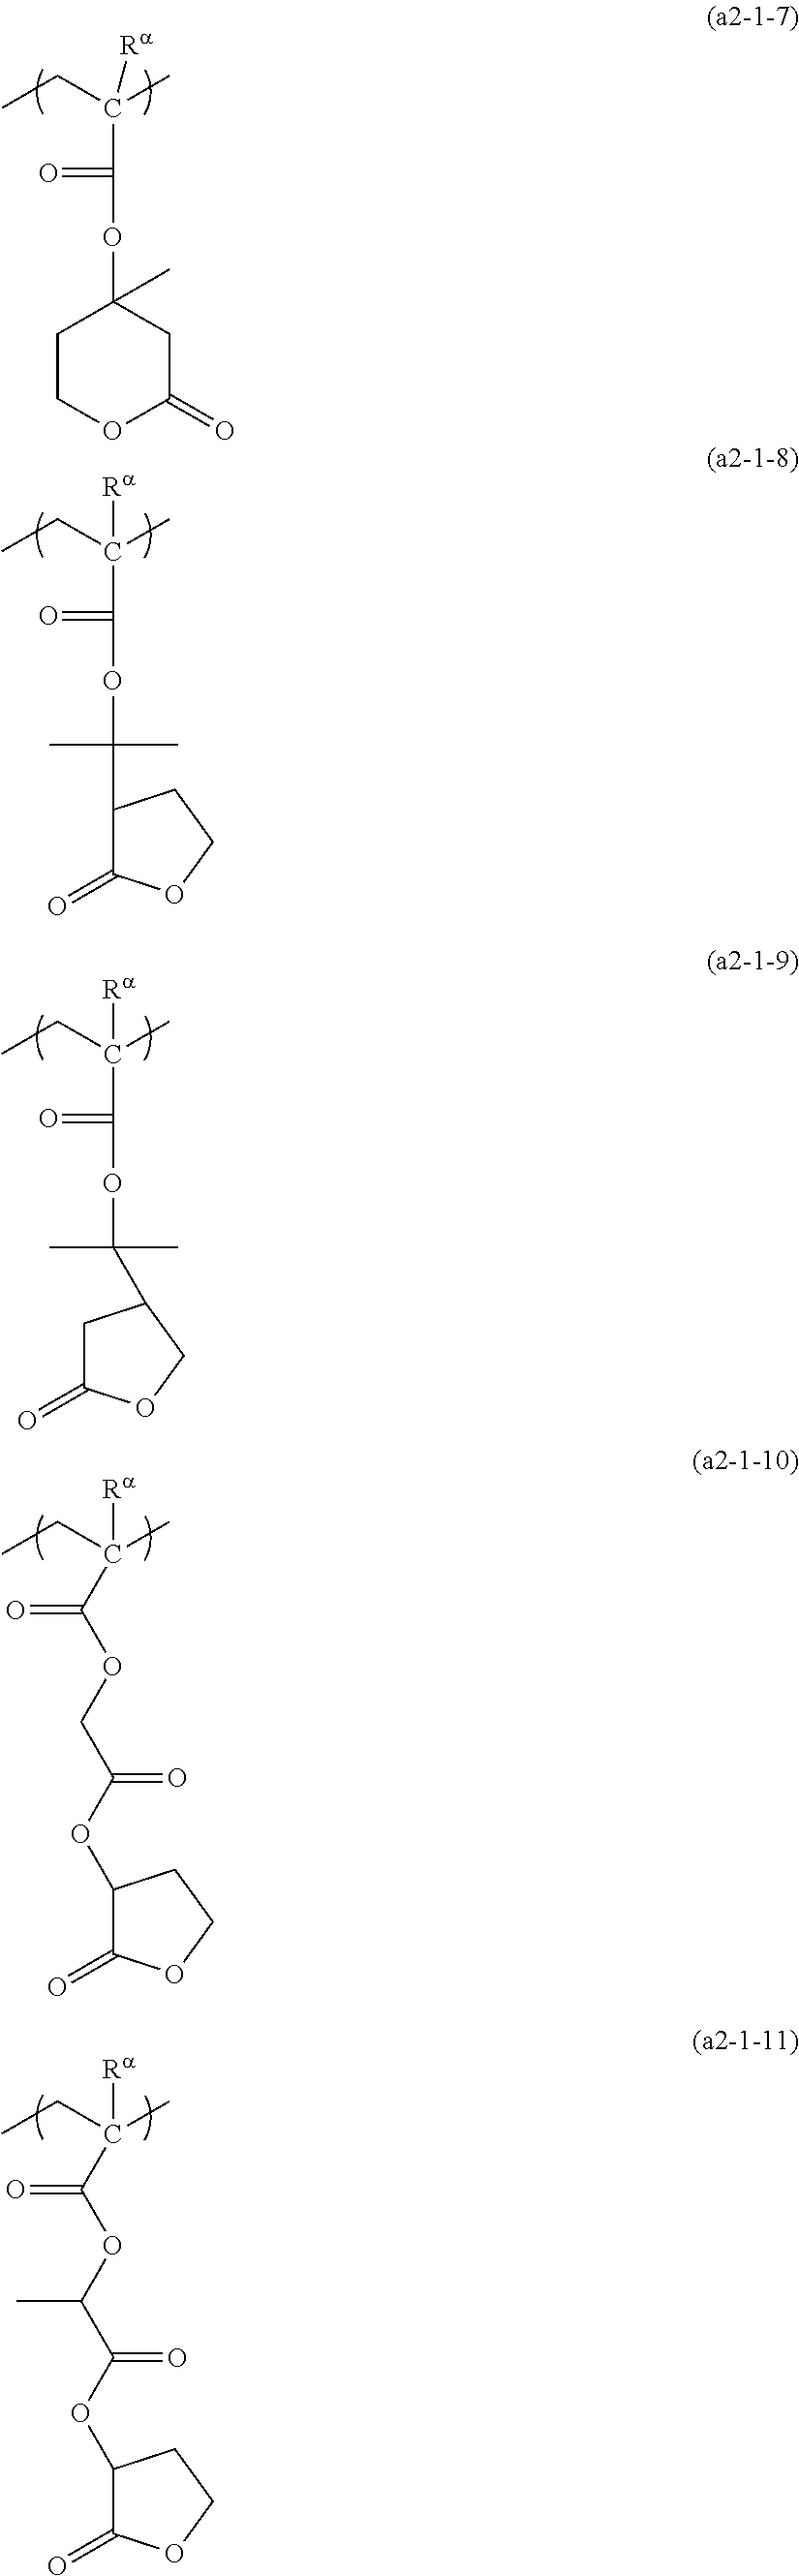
CCC(C)([Ra])C(=O)OC1(C)CCOC(=O)C1.CCC(C)([Ra])C(=O)OC(C1C(=O)OCC1)(C)C.CCC(C)([Ra])C(=O)OC(C)(C)C1CC(=O)OC1.CCC(C)([Ra])C(=O)OCC(=O)OC1C(=O)OCC1.CCC(C)([Ra])C(=O)OC(C(=O)OC1C(=O)OCC1)C
